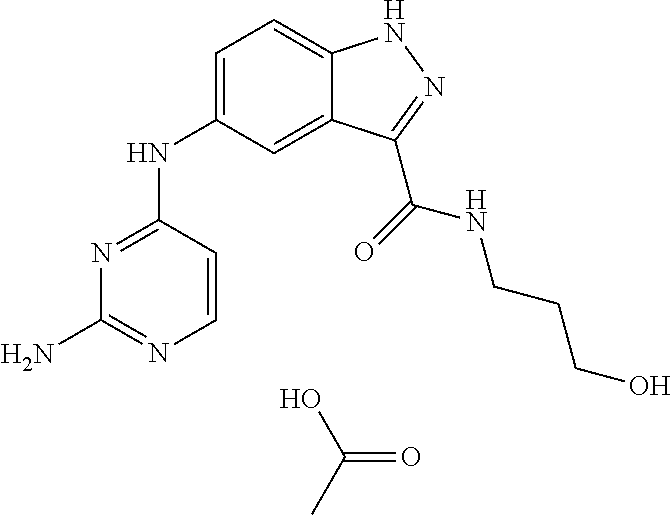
OC(C)=O.N1=C(NC2=CC=C3C(=C2)C(C(=O)NCCCO)=NN3)C=CN=C1N
